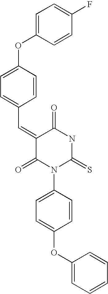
C1=C(OC2=CC=C(C=C3C(=O)N(C4=CC=C(OC5=CC=CC=C5)C=C4)C(=S)NC3=O)C=C2)C=CC(F)=C1
